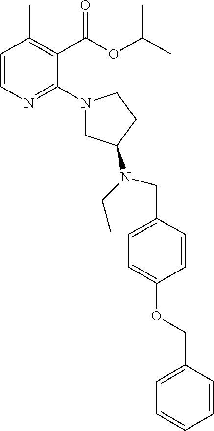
C1=CN=C(N2CC(N(CC)CC3=CC=C(OCC4=CC=CC=C4)C=C3)CC2)C(C(OC(C)C)=O)=C1C
